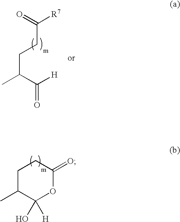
C(CCC(C)C([H])=O)(=O)[R7].C1C(C)C(O)([H])OC(=O)C1
